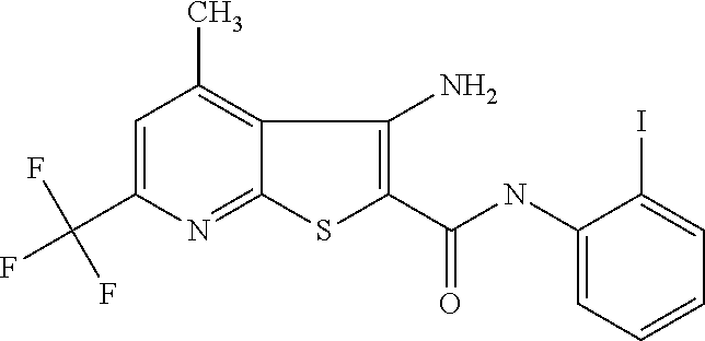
C1=C(C(F)(F)F)N=C2C(=C1C)C(N)=C(C(NC1=CC=CC=C1I)=O)S2
